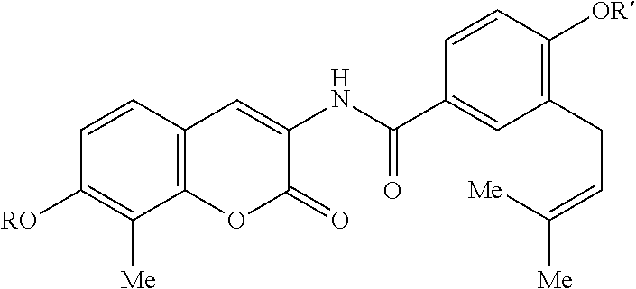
[RO]C1=C([Me])C2=C(C=C1)C=C(NC(C1=CC(CC=C([Me])[Me])=C([OR])C=C1)=O)C(=O)O2
